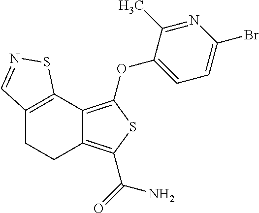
C12=C(OC3=CC=C(Br)N=C3C)SC(C(=O)N)=C1CCC1=C2SN=C1
